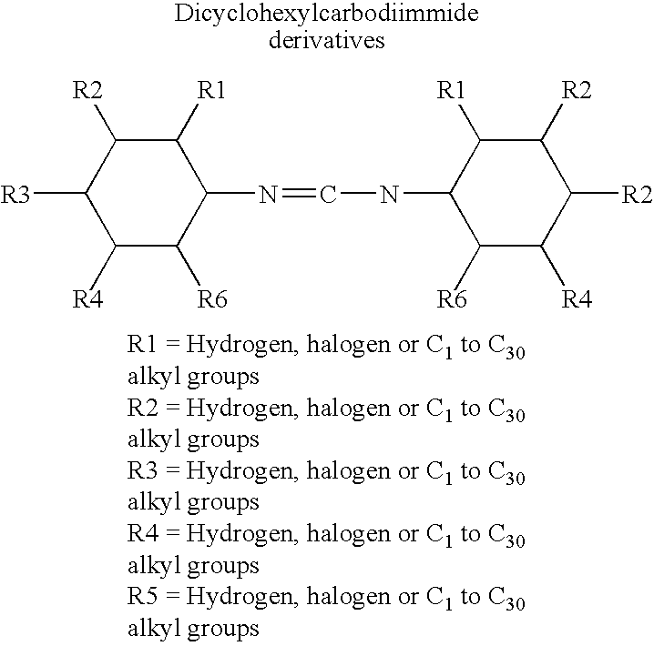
C1(N=CNC2C([R1])C([R2])C([R2])C([R4])C2[R6])C([R1])C([R2])C([R3])C([R4])C1[R6]
